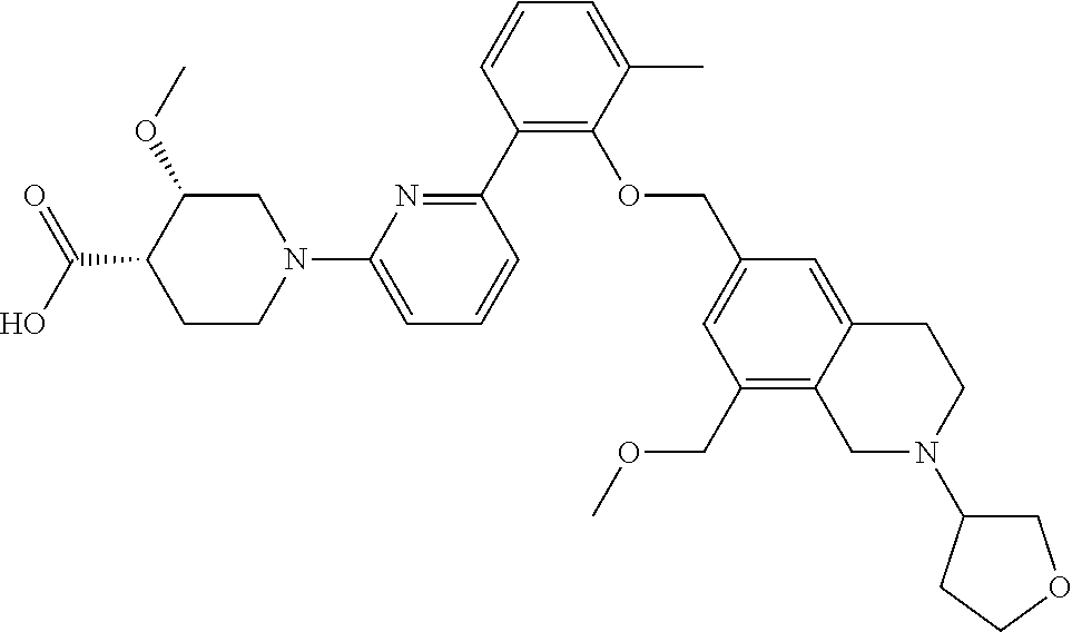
C1(C2=NC(N3CC(OC)C(C(O)=O)CC3)=CC=C2)=C(OCC2=CC(COC)=C3C(=C2)CCN(C2COCC2)C3)C(C)=CC=C1
